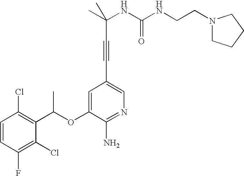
C1=CC(Cl)=C(C(OC2=CC(C#CC(NC(=O)NCCN3CCCC3)(C)C)=CN=C2N)C)C(Cl)=C1F
